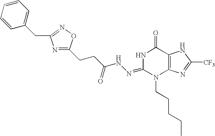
N1C(=NNC(CCC2=NC(CC3=CC=CC=C3)=NO2)=O)N(CCCCC)C2=C(C1=O)NC([CF3])=N2
